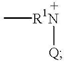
C[R1N][Q]
